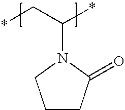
C1CC(=O)N(C(C*)*)C1
